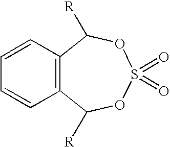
C12=C(C=CC=C1)C([R])OS(=O)(=O)OC2[R]
